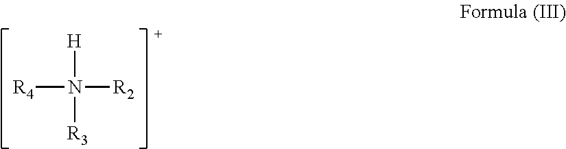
[R4]N([R2])([H])[R3]
